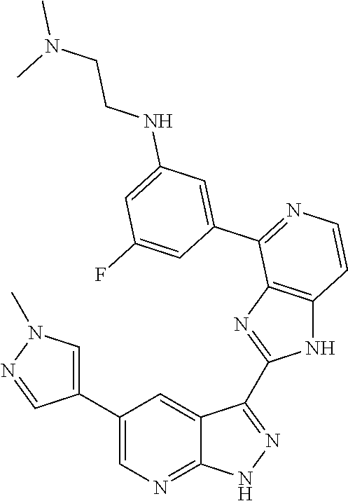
C1(C2=CN=C3C(=C2)C(C2=NC4=C(N2)C=CN=C4C2=CC(NCCN(C)C)=CC(F)=C2)=N[N H]3)=CN(C)N=C1
